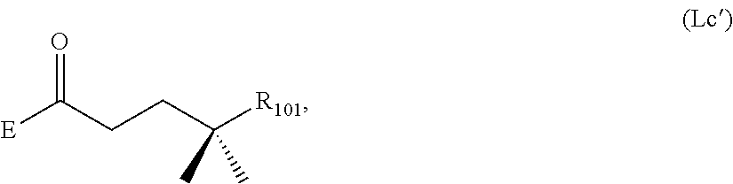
[E]C(CCC([R101])(C)C)=O
